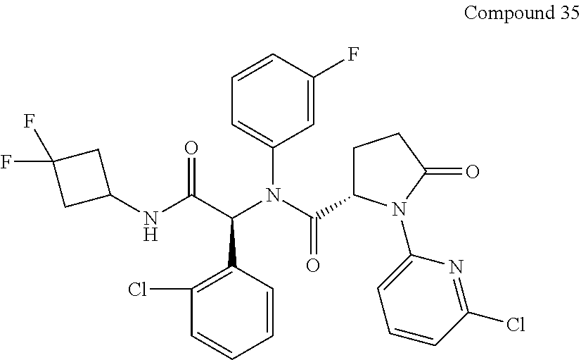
C1=CC(F)=CC(N(C(C(=O)NC2CC(F)(F)C2)C2=C(Cl)C=CC=C2)C(=O)C2CCC(=O)N2C2=CC=CC(Cl)=N2)=C1
